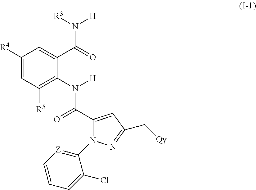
C1([R4])=CC([R5])=C(N(C(=O)C2=CC(C[Qy])=NN2C2=[Z]C=CC=C2Cl)[H])C(C(N([R3])[H])=O)=C1
